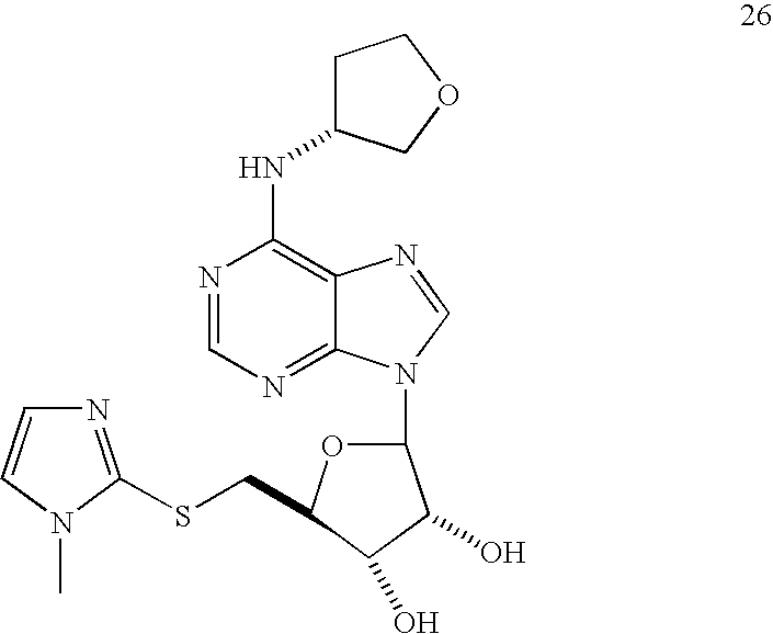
N1=CN=C2C(=C1NC1CCOC1)N=CN2C1OC(CSC2=NC=CN2C)C(O)C1O
